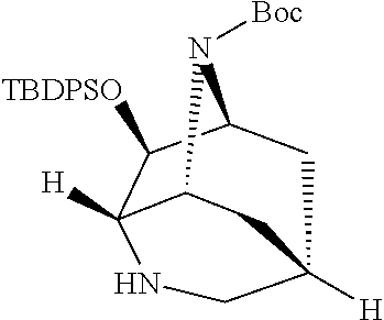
C1([TBDPSO])C2N([Boc])C3CC([H])(C2)CNC13[H]
